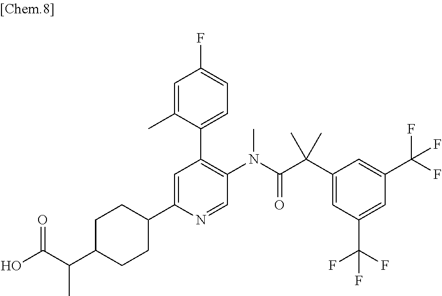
OC(C(C1CCC(C2=CC(C3=CC=C(F)C=C3C)=C(N(C(C(C3=CC(C(F)(F)F)=CC(C(F)(F)F)=C3)(C)C)=O)C)C=N2)CC1)C)=O
